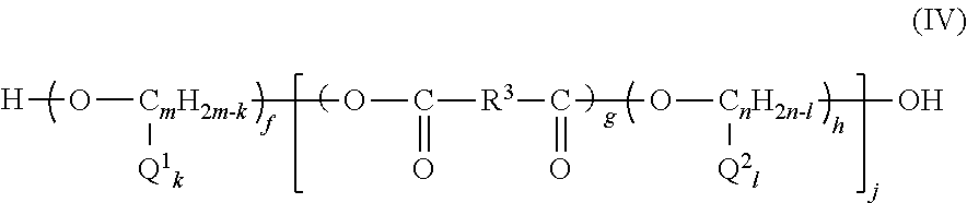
[H]O[CmH2m-k](OC([R3]C(O[CnH2n-l](O)[Q2l])=O)=O)[Q1k]
